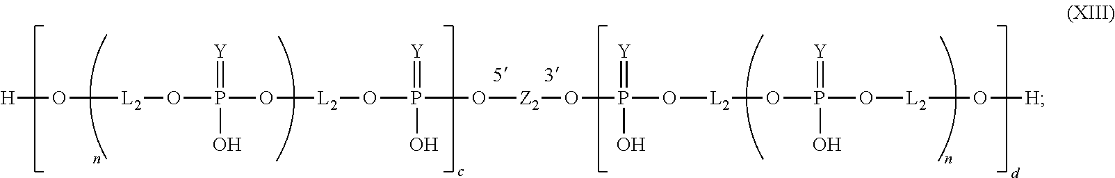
O(P(O[L2]OP(O[L2]O[H])(=[Y])O)(=[Y])O)[Z2]OP(O[L2]OP(O[L2]O[H])(=[Y])O)(=[Y])O
